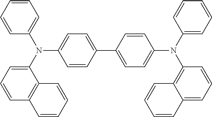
C1=C(N(C2=CC=C(C3=CC=C(N(C4=CC=CC=C4)C4=C5C(=CC=C4)C=CC=C5)C=C3)C=C2)C2=CC=CC3=C2C=CC=C3)C=CC=C1
